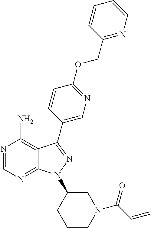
N1=CN=C2C(=C1N)C(C1=CN=C(OCC3=NC=CC=C3)C=C1)=NN2C1CCCN(C(C=C)=O)C1
